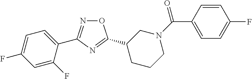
O1N=C(C2=CC=C(F)C=C2F)N=C1C1CCCN(C(=O)C2=CC=C(F)C=C2)C1
